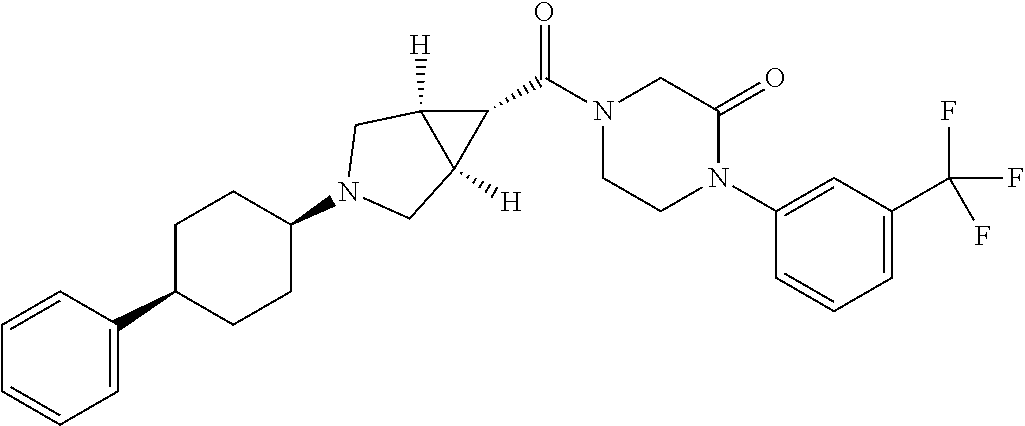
C1(C2CCC(N3CC4([H])C(C(=O)N5CC(=O)N(C6=CC(C(F)(F)F)=CC=C6)CC5)C4([H])C3)CC2)=CC=CC=C1
